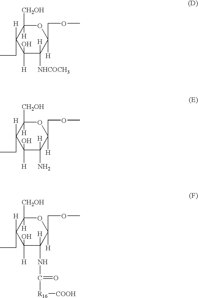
O1C([CH2OH])([H])C([H])(CC)C([H])(O)C([NHCOCH3])([H])C1(COC)[H].O1C([CH2OH])([H])C([H])(CC)C([H])(O)C(N)([H])C1(COC)[H].O1C([CH2OH])([H])C([H])(CC)C([H])(O)C(NC(=O)[R16][COOH])([H])C1(COC)[H]
